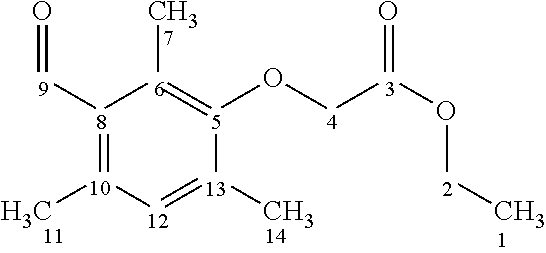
[8]1([9]=O)=[10](C)[12]=[13](C)[5](O[4][3](O[2]C)=O)=[6]1C
